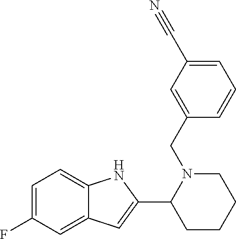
C1=C(F)C=C2C(=C1)NC(C1CCCCN1CC1=CC(C#N)=CC=C1)=C2
